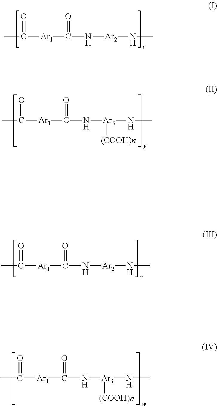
CC([Ar1]C(N[Ar2]NC)=O)=O.CC([Ar1]C(N[Ar2]NC)=O)=O.CC([Ar1]C(N[Ar3](NC)[(COOH)n])=O)=O.CC([Ar1]C(N[Ar3](NC)[(COOH)n])=O)=O
